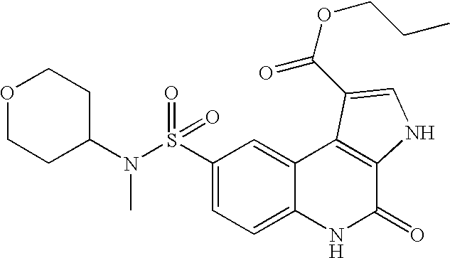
N(S(C1=CC=C2C(=C1)C1=C(C(=O)N2)NC=C1C(OCCC)=O)(=O)=O)(C1CCOCC1)C
